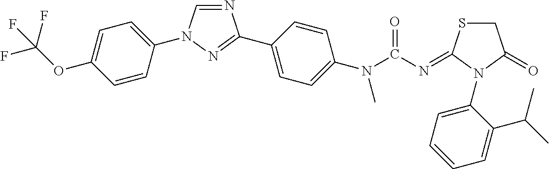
N1=CN(C2=CC=C(OC(F)(F)F)C=C2)N=C1C1=CC=C(N(C)C(N=C2SCC(=O)N2C2=CC=CC=C2C(C)C)=O)C=C1
